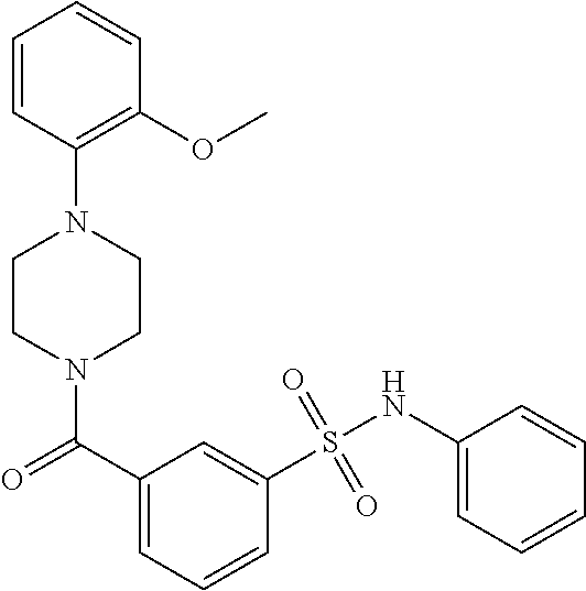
N1(C(=O)C2=CC=CC(S(NC3=CC=CC=C3)(=O)=O)=C2)CCN(C2=C(OC)C=CC=C2)CC1
